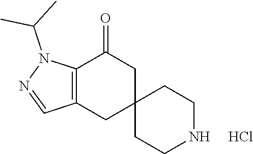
C12=C(CC3(CC1=O)CCNCC3)C=NN2C(C)C.Cl
